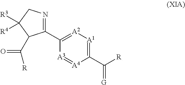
C1(C(=[G])[R])=[A1][A2]=C(C2=NCC([R3])([R4])C2C(=O)[R])[A3]=[A4]1
